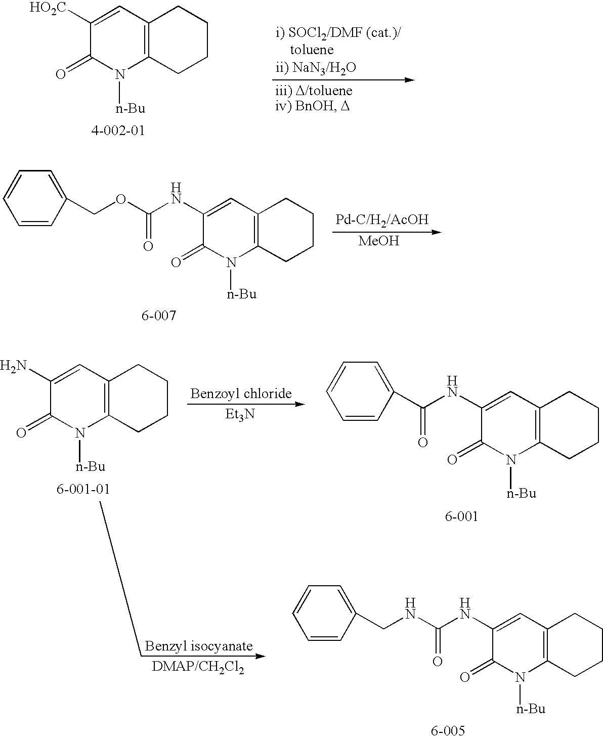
C1([HO2C])=CC2=C(N([n-Bu])C1=O)CCCC2.[MeOH].C1(NC(OCC2=CC=CC=C2)=O)=CC2=C(N([n-Bu])C1=O)CCCC2.C1(N)=CC2=C(N([n-Bu])C1=O)CCCC2.[Et3N].C1(NC(=O)C2=CC=CC=C2)=CC2=C(N([n-Bu])C1=O)CCCC2.C1(NC(NCC2=CC=CC=C2)=O)=CC2=C(N([n-Bu])C1=O)CCCC2
